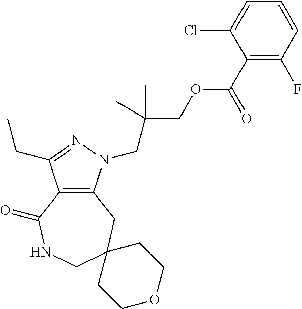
C12=C(N(CC(COC(C3=C(F)C=CC=C3Cl)=O)(C)C)N=C1CC)CC1(CNC2=O)CCOCC1
